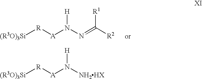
[(R3O)3Si][R][A]N(N=C([R2])[R1])[H].[(R3O)3Si][R][A]N([NH2HX])[H]
